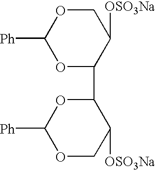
C1OC([Ph])OC(C2OC([Ph])OCC2[OSO3Na])C1[OSO3Na]
